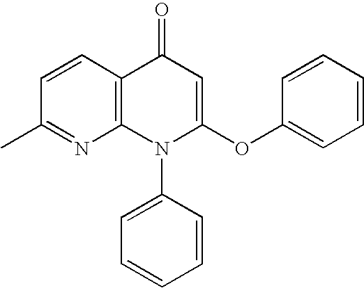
N1=C(C)C=CC2=C1N(C1=CC=CC=C1)C(OC1=CC=CC=C1)=CC2=O
